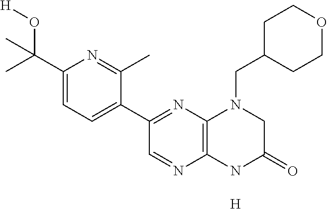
[H].C1(C(O[H])(C)C)=CC=C(C2=NC3=C(N=C2)NC(=O)CN3CC2CCOCC2)C(C)=N1
